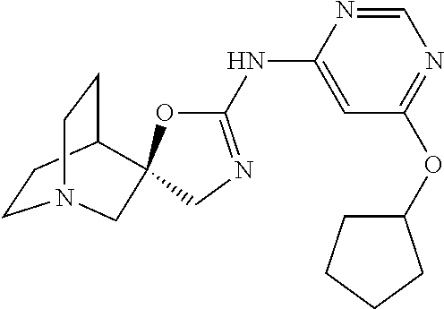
C1CC2CCN1CC21OC(NC2=CC(OC3CCCC3)=NC=N2)=NC1
